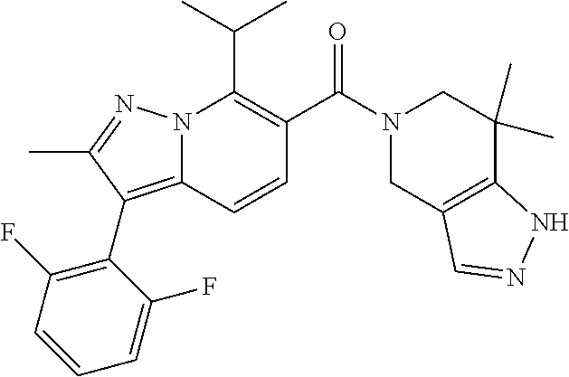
CC(C)C1=C(C(N2CC3=C(C(C)(C)C2)NN=C3)=O)C=CC2=C(C3=C(F)C=CC=C3F)C(C)=NN12
